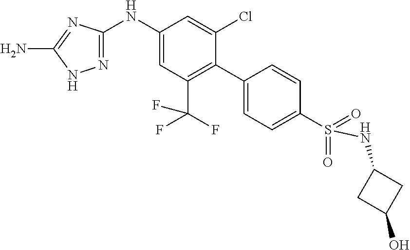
C1(NC2=CC(C(F)(F)F)=C(C3=CC=C(S(=O)(=O)NC4CC(O)C4)C=C3)C(Cl)=C2)=NNC(N)=N1
